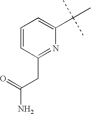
C1=CC(CC(N)=O)=NC(C(C)(C)C)=C1
